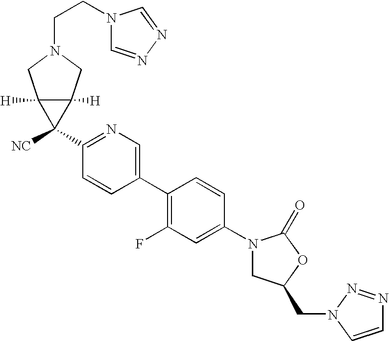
C1(N2CC(CN3C=CN=N3)OC2=O)=CC(F)=C(C2=CN=C(C3([NC])C4([H])C3([H])CN(CCN3C=NN=C3)C4)C=C2)C=C1
